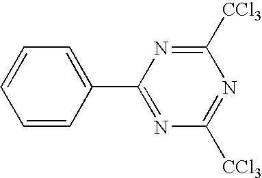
C1=CC(C2=NC([CCl3])=NC([CCl3])=N2)=CC=C1
